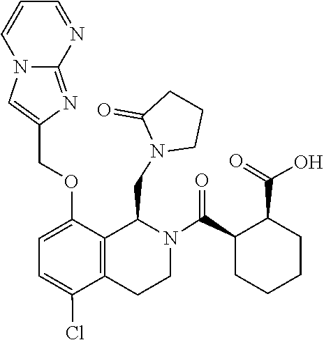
C1CN(CC2C3=C(CCN2C(C2CCCCC2C(=O)O)=O)C(Cl)=CC=C3OCC2=CN3C(=N2)N=CC=C3)C(=O)C1
